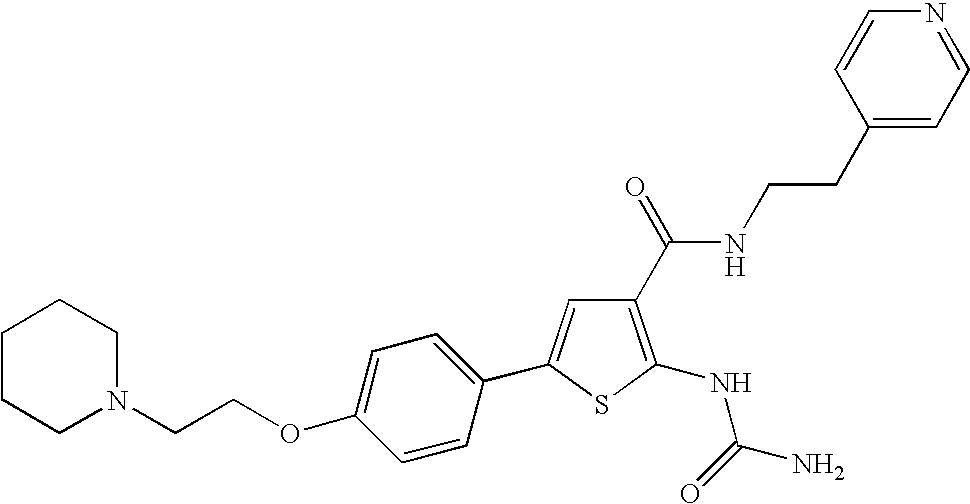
C1(C(=O)NCCC2=CC=NC=C2)=C(NC(N)=O)SC(C2=CC=C(OCCN3CCCCC3)C=C2)=C1
